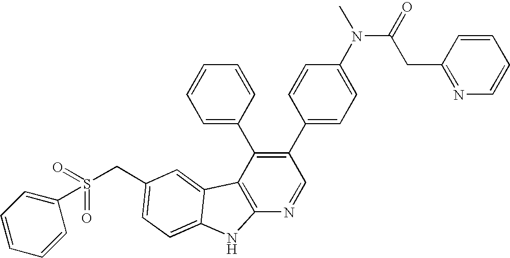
C(C1=CC=C2C(=C1)C1=C(N=CC(C3=CC=C(N(C)C(=O)CC4=NC=CC=C4)C=C3)=C1C1=CC=CC=C1)N2)S(C1=CC=CC=C1)(=O)=O
